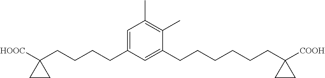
C1=C(CCCCC2([HOOC])CC2)C=C(CCCCCCC2([COOH])CC2)C(C)=C1C
